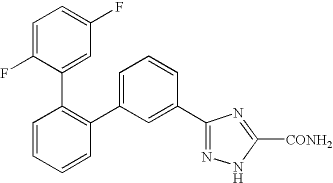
C1(C2=CC=CC(C3=NNC([CONH2])=N3)=C2)=C(C2=CC(F)=CC=C2F)C=CC=C1
